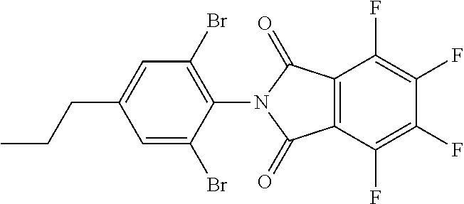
C1=C(Br)C(N2C(=O)C3=C(C(F)=C(F)C(F)=C3F)C2=O)=C(Br)C=C1CCC
